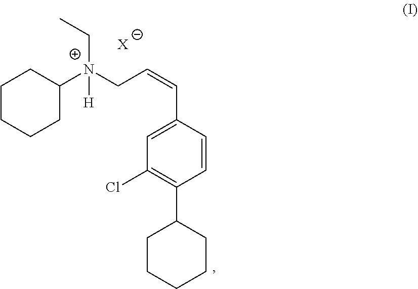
C1CCCC([N+](CC=CC2=CC(Cl)=C(C3CCCCC3)C=C2)([H])CC)C1.[X]
